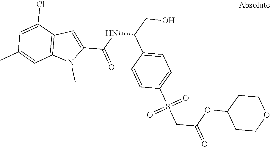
C1=C(C(NC(CO)C2=CC=C(S(CC(=O)OC3CCOCC3)(=O)=O)C=C2)=O)N(C)C2=C1C(Cl)=CC(C)=C2
